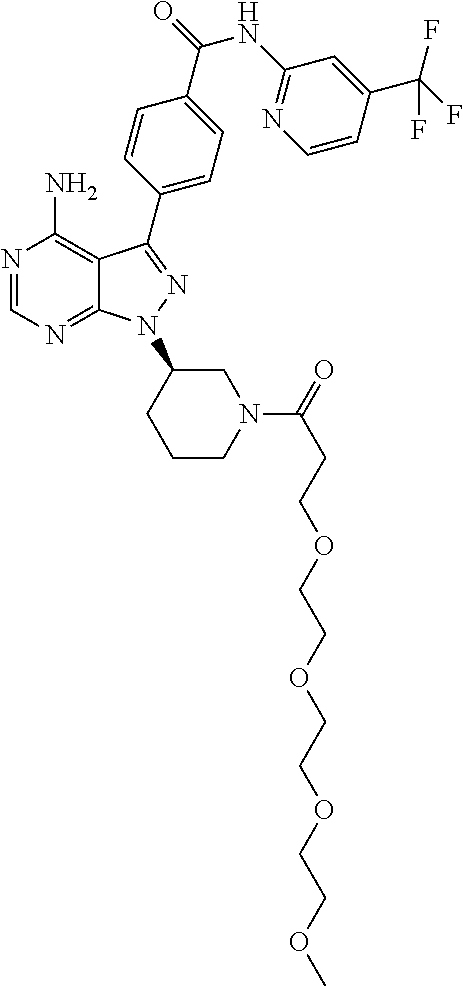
N1=CN=C2C(=C1N)C(C1=CC=C(C(NC3=NC=CC(C(F)(F)F)=C3)=O)C=C1)=NN2C1CCCN(C(=O)CCOCCOCCOCCOC)C1
